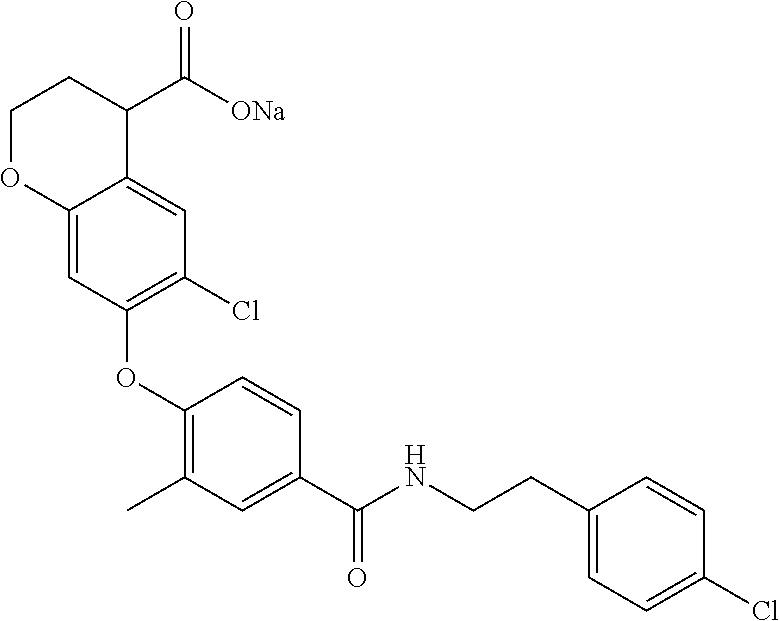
C1(OC2=C(Cl)C=C3C(=C2)OCCC3C([ONa])=O)=C(C)C=C(C(NCCC2=CC=C(Cl)C=C2)=O)C=C1
